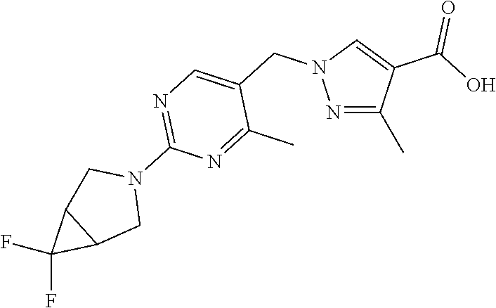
CC1=NN(CC2=CN=C(N3CC4C(C3)C4(F)F)N=C2C)C=C1C(O)=O
